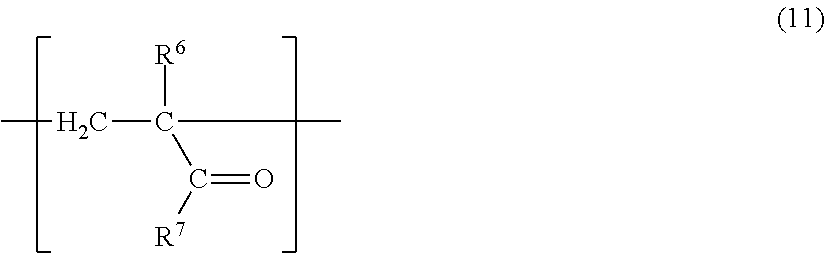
C(C([R6])(C([R7])=O)C)C
